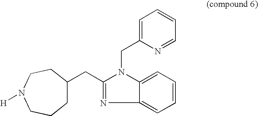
C(C1=NC2=CC=CC=C2N1CC1=CC=CC=N1)C1CCCN([H])CC1
